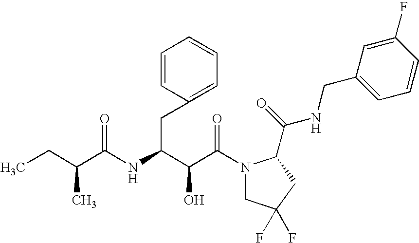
C(C(N1CC(F)(F)CC1C(NCC1=CC=CC(F)=C1)=O)=O)(O)C(CC1=CC=CC=C1)NC(C(CC)C)=O
